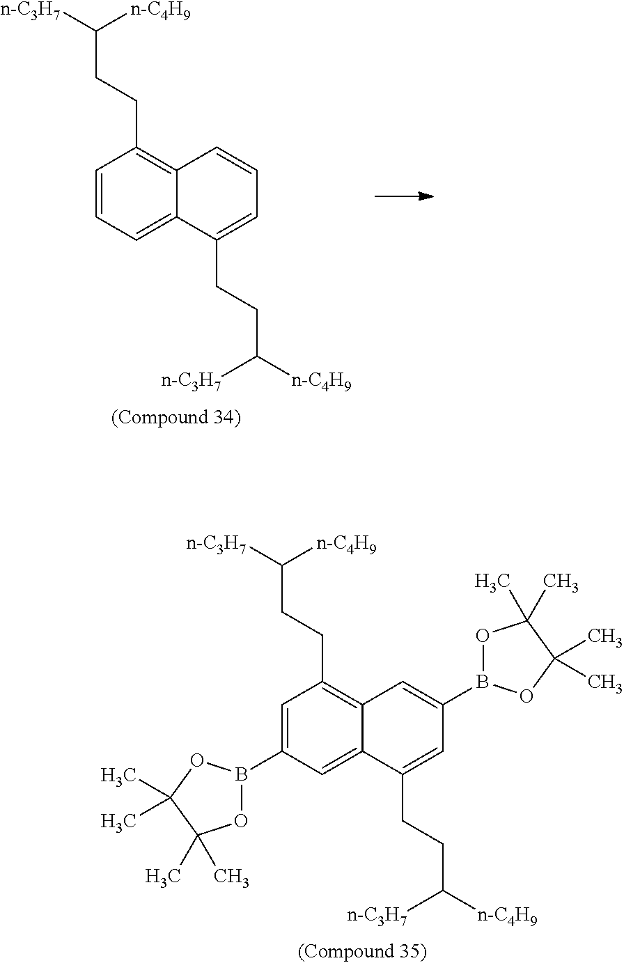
C1=CC=C2C(=C1CCC([n-C4H9])[n-C3H7])C=CC=C2CCC([n-C3H7])[n-C4H9].C1=C(B2OC(C)(C)C(C)(C)O2)C=C2C(=C1CCC([n-C4H9])[n-C3H7])C=C(B1OC(C)(C)C(C)(C)O1)C=C2CCC([n-C3H7])[n-C4H9]
